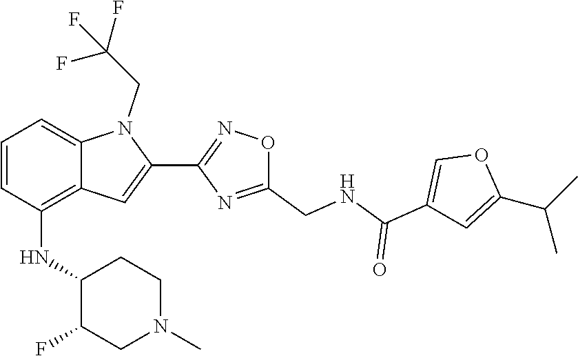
O1C(C(C)C)=CC(C(=O)NCC2=NC(C3=CC4=C(NC5C(F)CN(C)CC5)C=CC=C4N3CC(F)(F)F)=NO2)=C1
